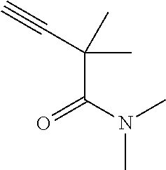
C(C(C)(C#C)C)(N(C)C)=O
